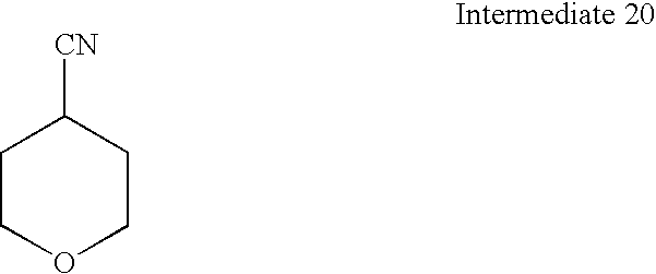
C1COCCC1[CN]
